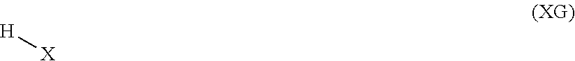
[H][X]
